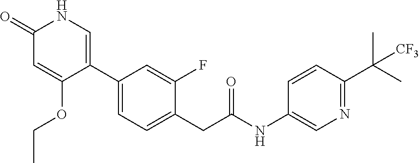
C1(=O)C=C(OCC)C(C2=CC=C(CC(NC3=CN=C(C(C)(C)[CF3])C=C3)=O)C(F)=C2)=CN1
